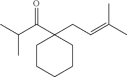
O=C(C1(CC=C(C)C)CCCCC1)C(C)C
